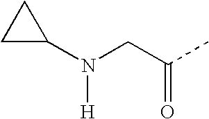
C1(N(CC(C)=O)[H])CC1
